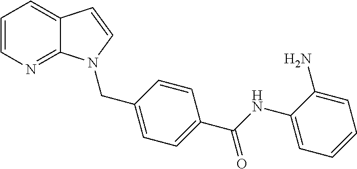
C1=CN=C2C(=C1)C=CN2CC1=CC=C(C(=O)NC2=CC=CC=C2N)C=C1
